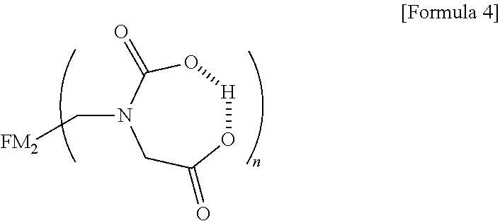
[FM2]CN1CC(=O)O[H]OC1=O
